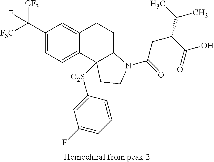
[F3C]C(C1=CC=C2C(=C1)CCC1C2([O2S]C2=CC(F)=CC=C2)CCN1C(CC(C(=O)O)C(C)C)=O)([CF3])F
